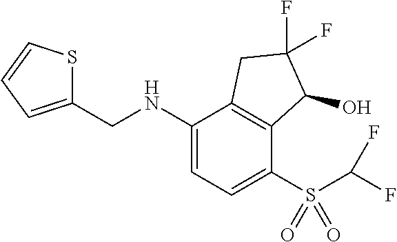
N(C1=CC=C(S(=O)(=O)C(F)F)C2=C1CC(F)(F)C2O)CC1=CC=CS1
